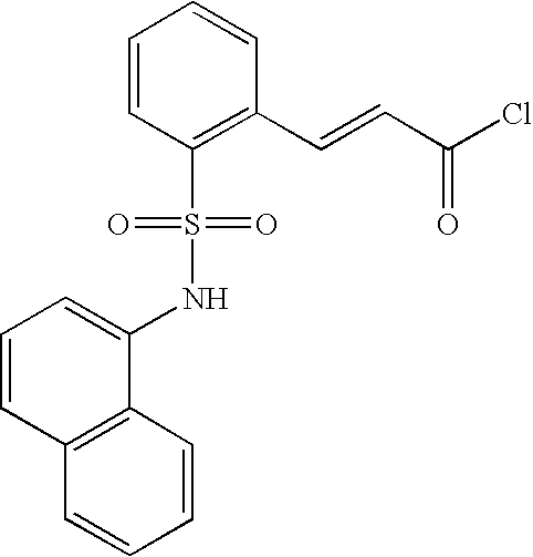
C1=CC(S(=O)(=O)NC2=CC=CC3=C2C=CC=C3)=C(C=CC(Cl)=O)C=C1
